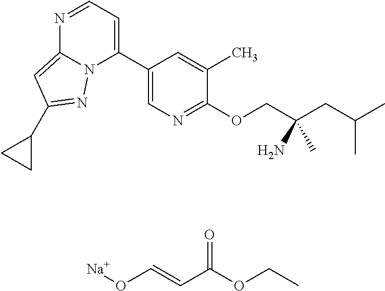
C1(C2=CC=NC3=CC(C4CC4)=NN23)=CN=C(OCC(CC(C)C)(N)C)C(C)=C1.[Na]OC=CC(OCC)=O
